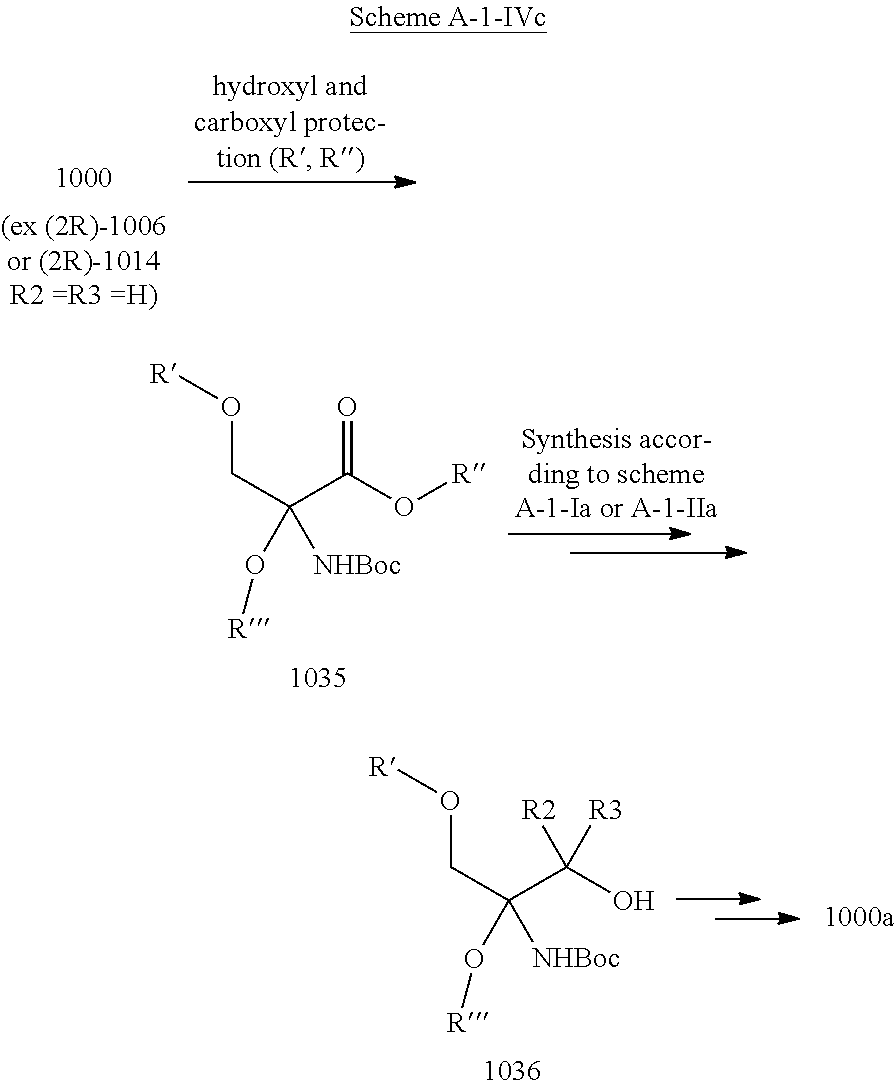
C(C(C(O[R])=O)([NHBoc])O[R])O[R].C(C(C(O)([R2])[R3])([NHBoc])O[R])O[R]
